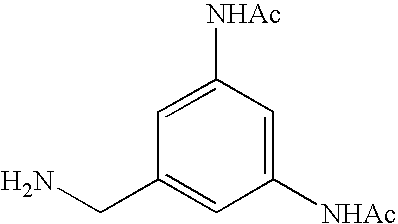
C1([NHAc])=CC([NHAc])=CC(CN)=C1
